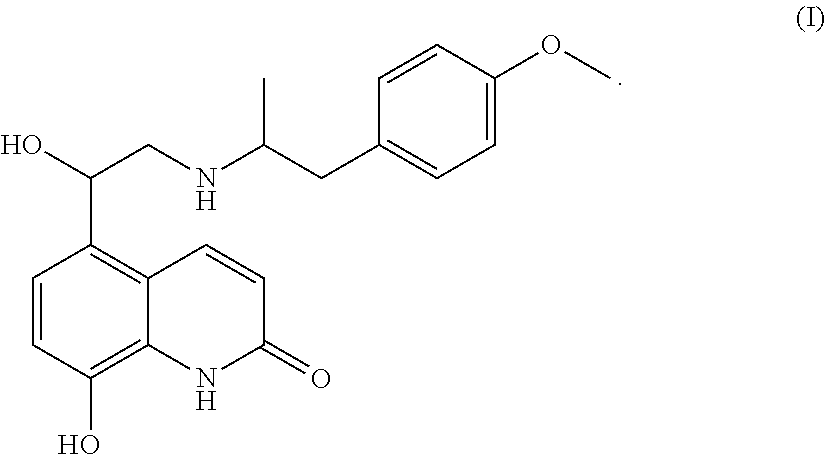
C1=CC(O)=C2C(=C1C(O)CNC(CC1=CC=C(OC)C=C1)C)C=CC(=O)N2
